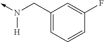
N([H])(->C)CC1=CC=CC(F)=C1
